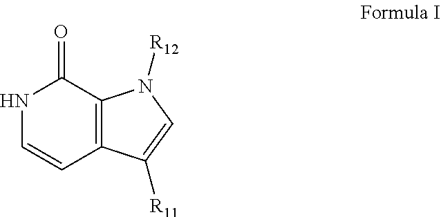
C1(=O)NC=CC2=C1N([R12])C=C2[R11]
